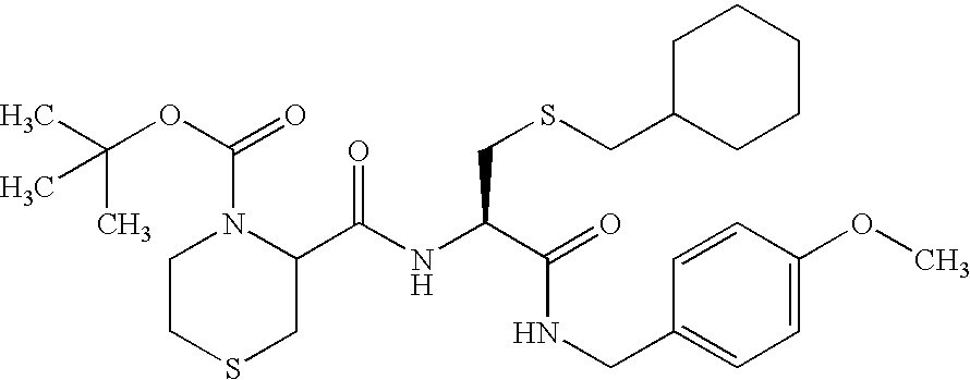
C(NC(C(=O)NCC1=CC=C(OC)C=C1)CSCC1CCCCC1)(=O)C1N(C(OC(C)(C)C)=O)CCSC1
